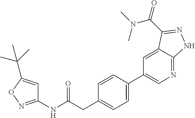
C1=CC(C2=CN=C3C(=C2)C(C(N(C)C)=O)=NN3)=CC=C1CC(NC1=NOC(C(C)(C)C)=C1)=O
